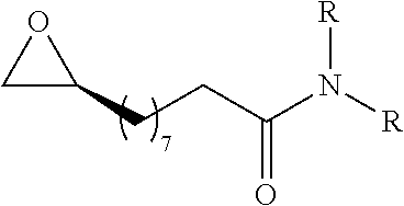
C(CC1OC1)C(=O)N([R])[R]
